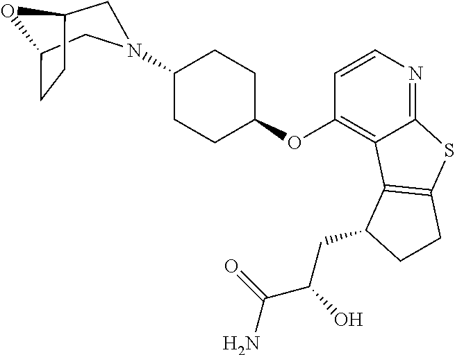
C1(N2CC3CCC(C2)O3)CCC(OC2=C3C(=NC=C2)SC2=C3C(CC(O)C(N)=O)CC2)CC1
